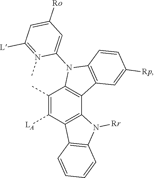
C12=C(C3=C(N1C1=CC([Ro])=CC([L])=N1C)C=CC([Rp])=C3)C1=C(C([LA])=C2C)C2=C(N1[Rr])C=CC=C2
